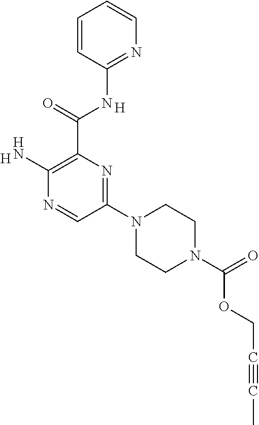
C1=CC(NC(C2=C(N)N=CC(N3CCN(C(=O)OCC#CC)CC3)=N2)=O)=NC=C1.[H].[H]
